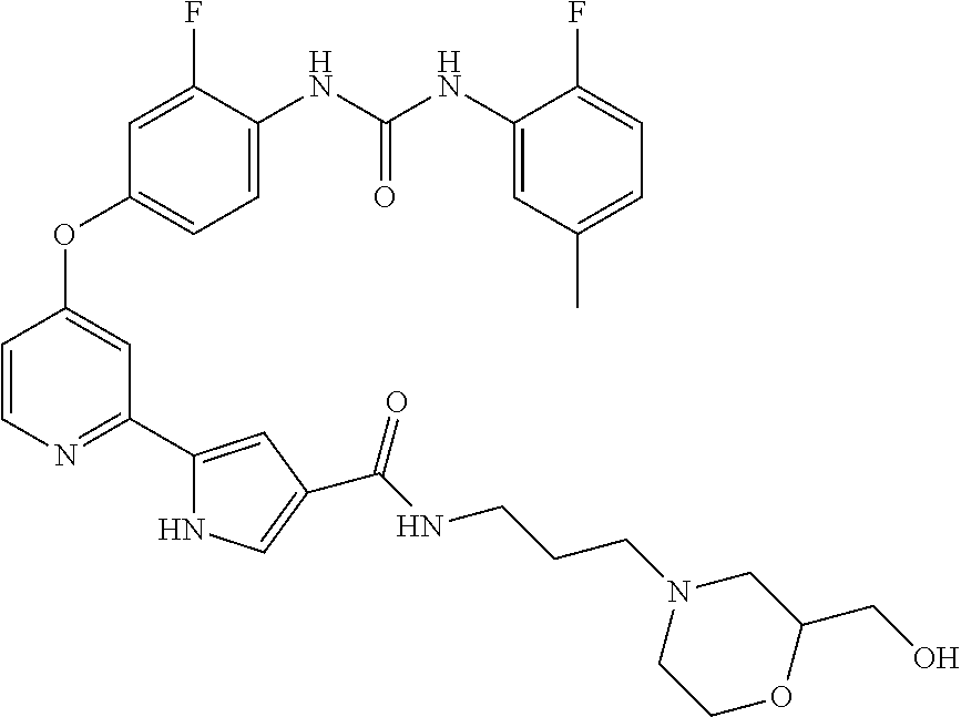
C(=O)(NC1=CC=C(OC2=CC(C3=CC(C(NCCCN4CCOC(CO)C4)=O)=CN3)=NC=C2)C=C1F)NC1=CC(C)=CC=C1F
